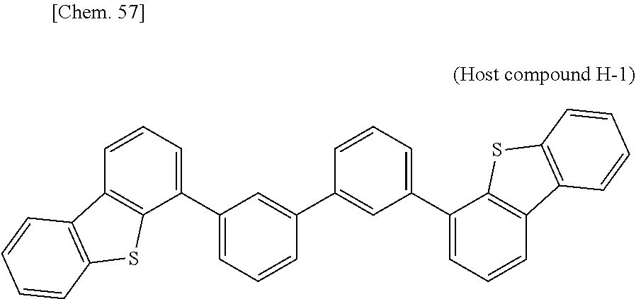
C1(C2=CC=CC(C3=CC(C4=CC=CC5=C4SC4=C5C=CC=C4)=CC=C3)=C2)=CC=CC2=C1SC1=C2C=CC=C1
